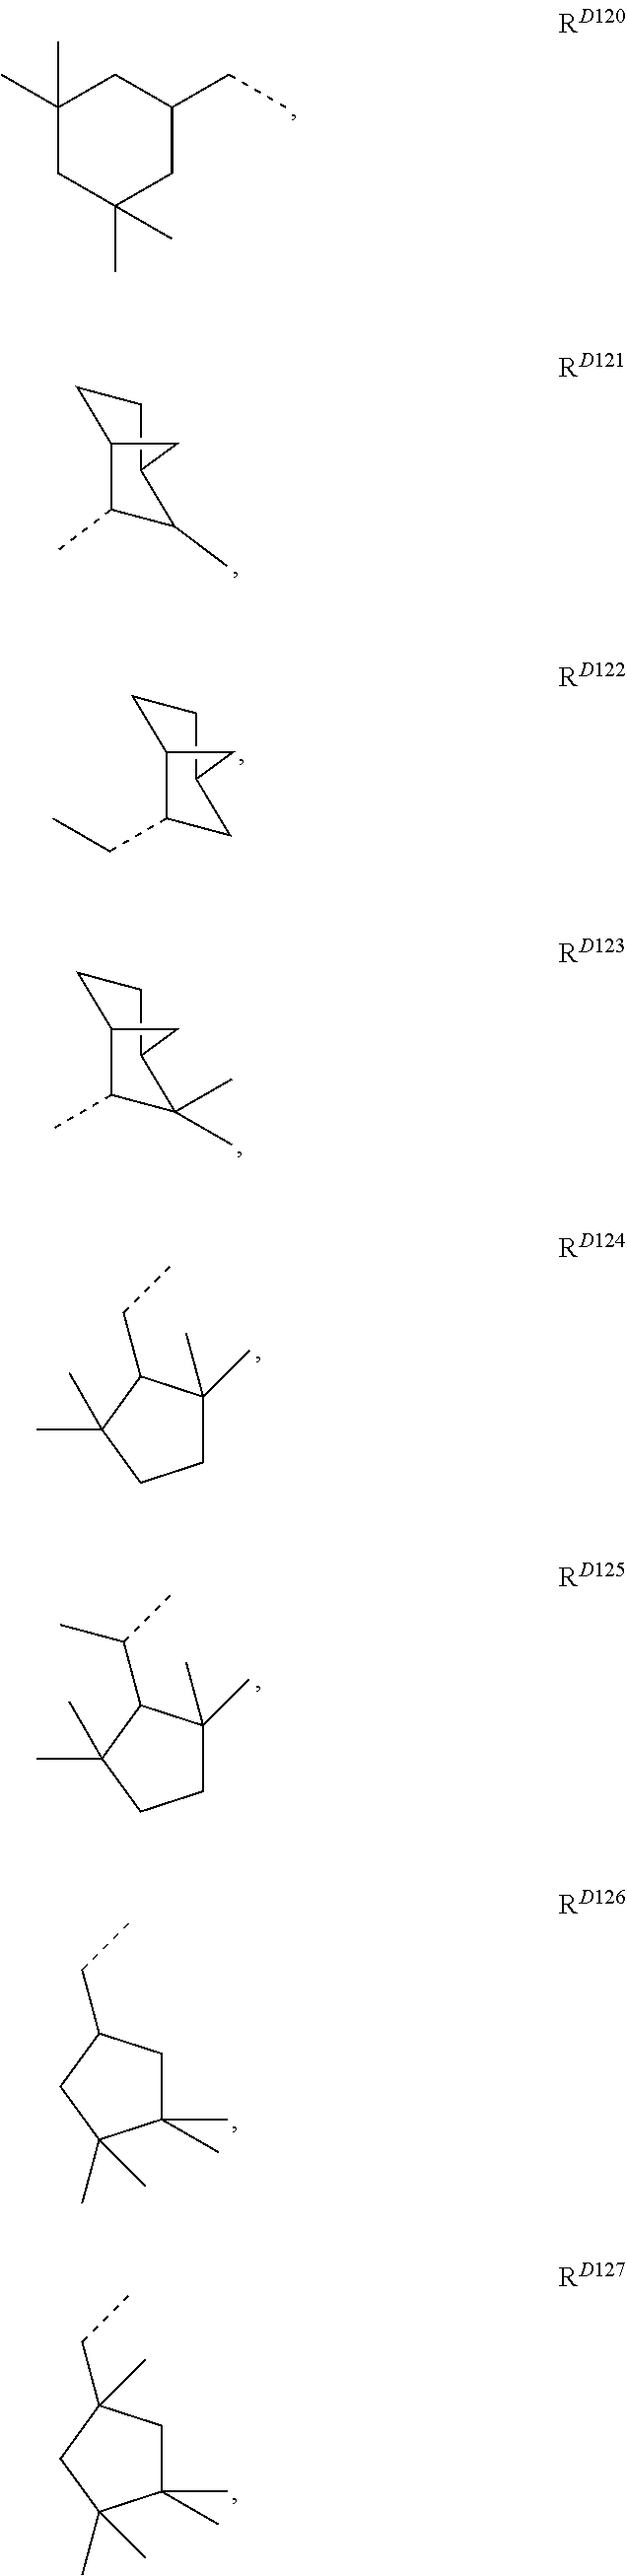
C1CC2C(C)C(C)C1C2.C1(C)(C)CC(C)(C)CC(CC)C1.C1CC2C(CC)CC1C2.C1CC2C(C)C(C)(C)C1C2.C1C(C)(C)C(CC)C(C)(C)C1.C1C(C)(C)C(C(C)C)C(C)(C)C1.C1(C)(C)CC(CC)CC1(C)C.C1(C)(C)CC(CC)(C)CC1(C)C
